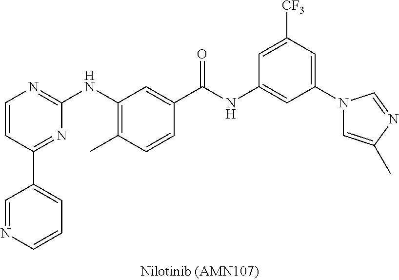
C1=CC(C2=CC=CN=C2)=NC(NC2=C(C)C=CC(C(NC3=CC(N4C=C(C)N=C4)=CC([CF3])=C3)=O)=C2)=N1
